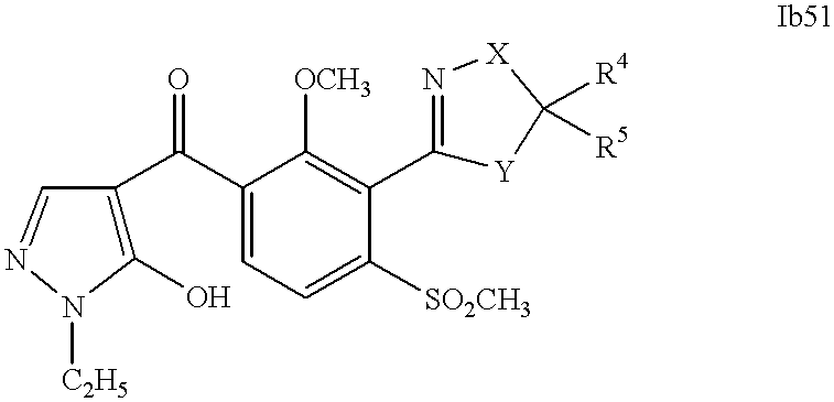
C1(O)=C(C(C2=CC=C([SO2CH3])C(C3=N[X]C([R4])([R5])[Y]3)=C2[OCH3])=O)C=NN1[C2H5]
